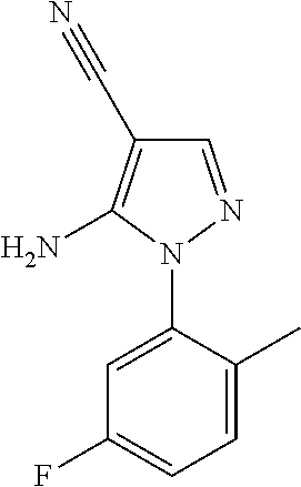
C1=C(N2N=CC(C#N)=C2N)C(C)=CC=C1F
